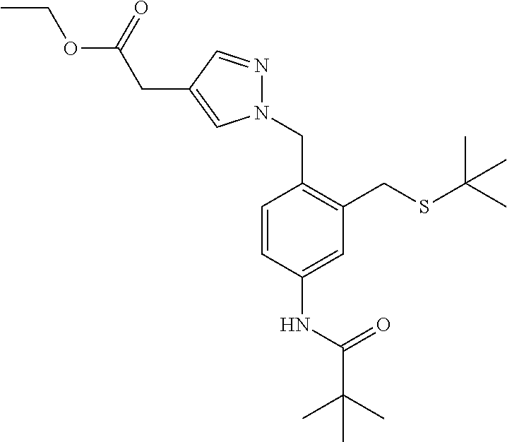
C1=CC(NC(C(C)(C)C)=O)=CC(CSC(C)(C)C)=C1CN1N=CC(CC(OCC)=O)=C1
